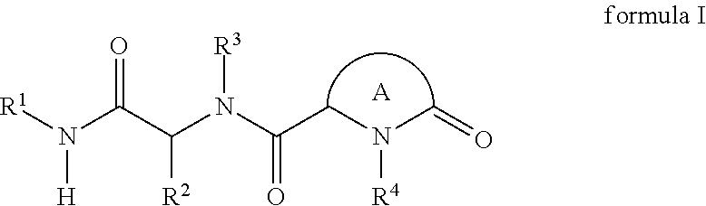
N([H])([R1])C(C(N(C(CN(C=O)[R4])=O)[R3])[R2])=O.[A]
